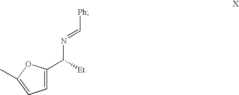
C1=C(C(N=C[Ph])[Et])OC(C)=C1
